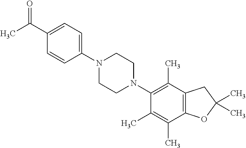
C1(C(C)=O)=CC=C(N2CCN(C3=C(C)C4=C(C(C)=C3C)OC(C)(C)C4)CC2)C=C1
